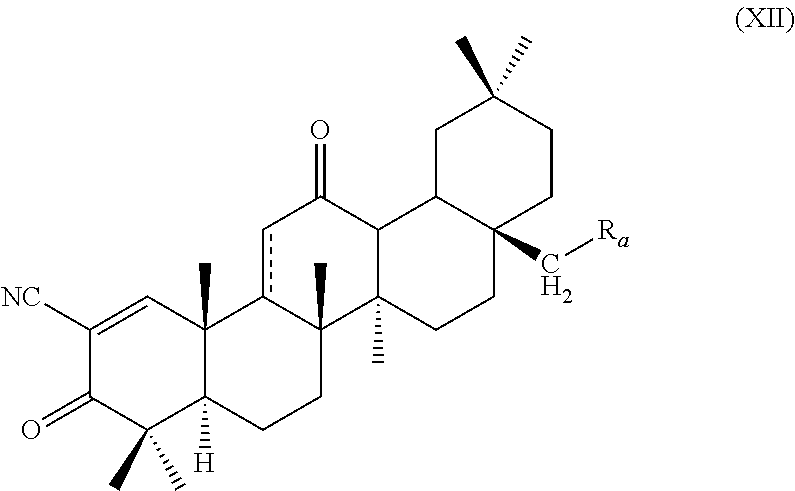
C1([NC])=CC2(C)C([H])(C(C)(C)C1=O)CCC1(C)c2cC(=O)C2C1(C)CCC1(C[Ra])C2CC(C)(C)CC1
